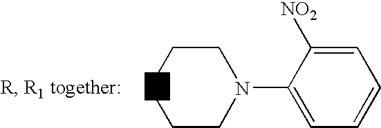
C1=C(N2CCCCC2)C([NO2])=CC=C1
